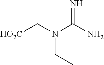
[HO2C]CN(C(N)=N)CC
